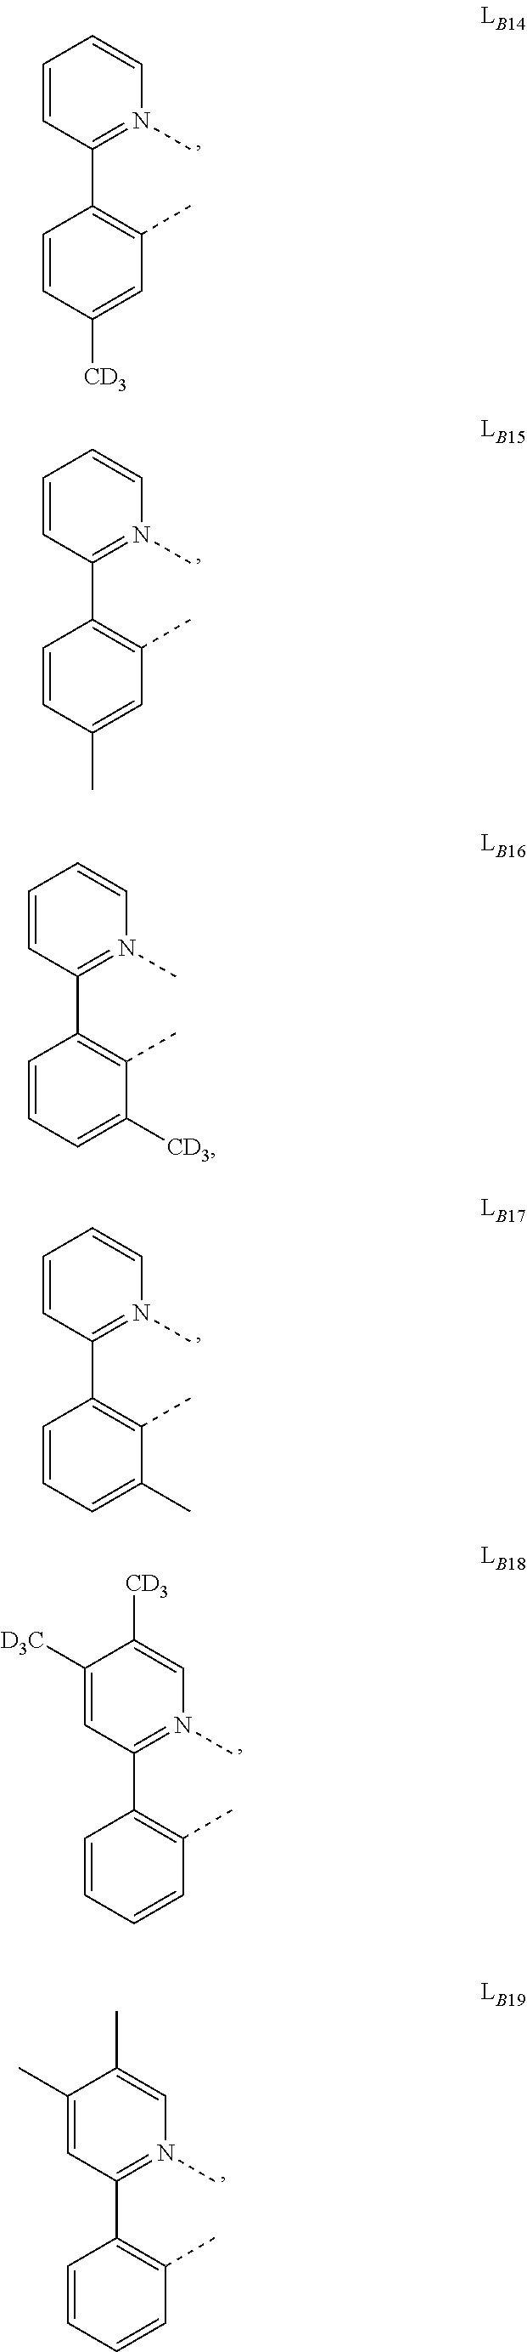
C1=CC([CD3])=CC(C)=C1C1=N(C)C=CC=C1.C1=CC(C)=CC(C)=C1C1=N(C)C=CC=C1.C1=CC=C([CD3])C(C)=C1C1=N(C)C=CC=C1.C1=CC=C(C)C(C)=C1C1=N(C)C=CC=C1.C1=CC=CC(C)=C1C1=N(C)C=C([CD3])C([D3C])=C1.C1=CC=CC(C)=C1C1=N(C)C=C(C)C(C)=C1
